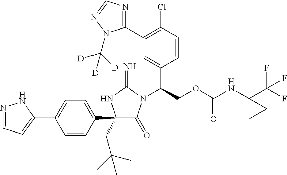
N1=CC=C(C2=CC=C(C3(CC(C)(C)C)C(=O)N(C(COC(NC4(C(F)(F)F)CC4)=O)C4=CC(C5=NC=NN5C([D])([D])[D])=C(Cl)C=C4)C(=N)N3)C=C2)N1
